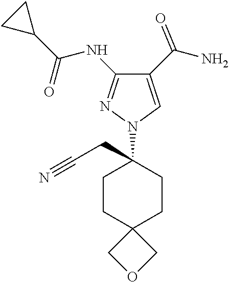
C1(C(N)=O)=CN(C2(CC#N)CCC3(CC2)COC3)N=C1NC(C1CC1)=O
